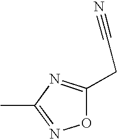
C1(CC#N)=NC(C)=NO1
